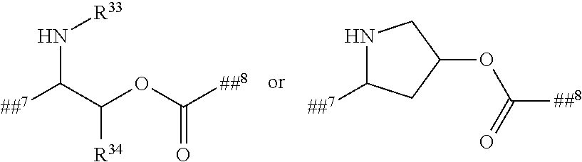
[##7]C(C(OC([##8])=O)[R34])N[R33].[##7]C1NCC(OC([##8])=O)C1
